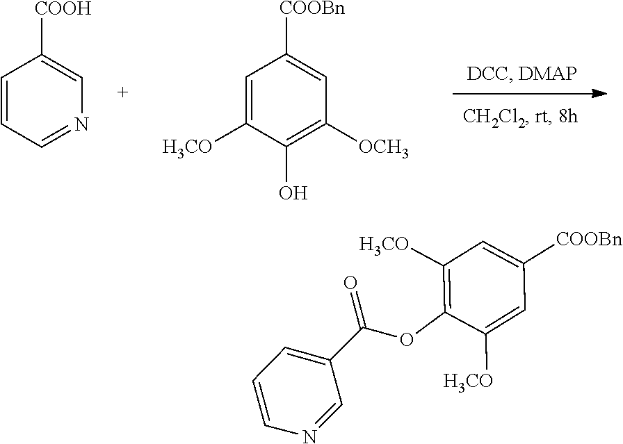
C1=CC=NC=C1[COOH].C1=C([H3CO])C(O)=C([OCH3])C=C1[COOBn].C1=C(C(OC2=C([H3CO])C=C([COOBn])C=C2[H3CO])=O)C=NC=C1
